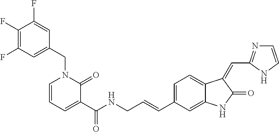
C1(F)=C(F)C=C(CN2C=CC=C(C(NCC=CC3=CC=C4C(=C3)NC(=O)C4=CC3=NC=CN3)=O)C2=O)C=C1F
